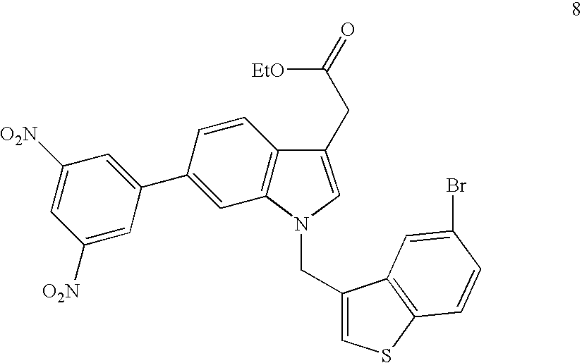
C1([O2N])=CC(C2=CC3=C(C=C2)C(CC(=O)[EtO])=CN3CC2=CSC3=C2C=C(Br)C=C3)=CC([O2N])=C1
